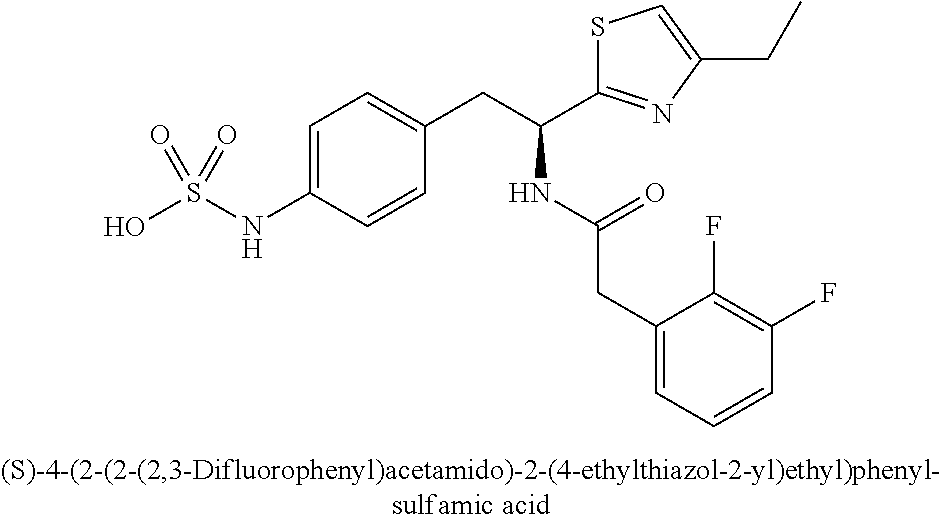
OS(NC1=CC=C(CC(C2=NC(CC)=CS2)NC(CC2=CC=CC(F)=C2F)=O)C=C1)(=O)=O
